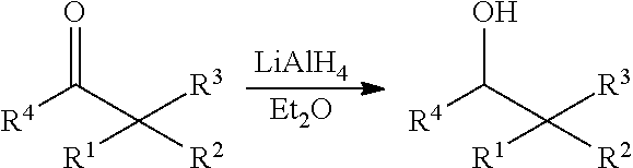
[LiAlH4].[Et2O].[R4]C(C([R3])([R2])[R1])=O.[R4]C(C([R3])([R2])[R1])O
